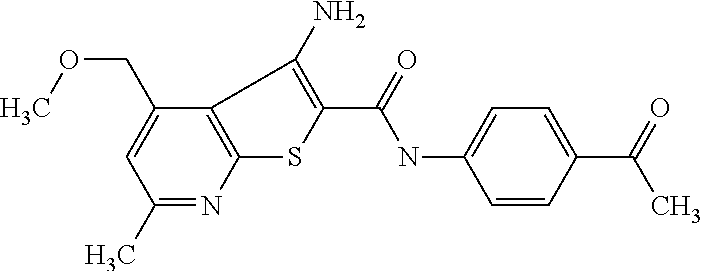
C1(C)=NC2=C(C(COC)=C1)C(N)=C(C(=O)NC1=CC=C(C(C)=O)C=C1)S2
